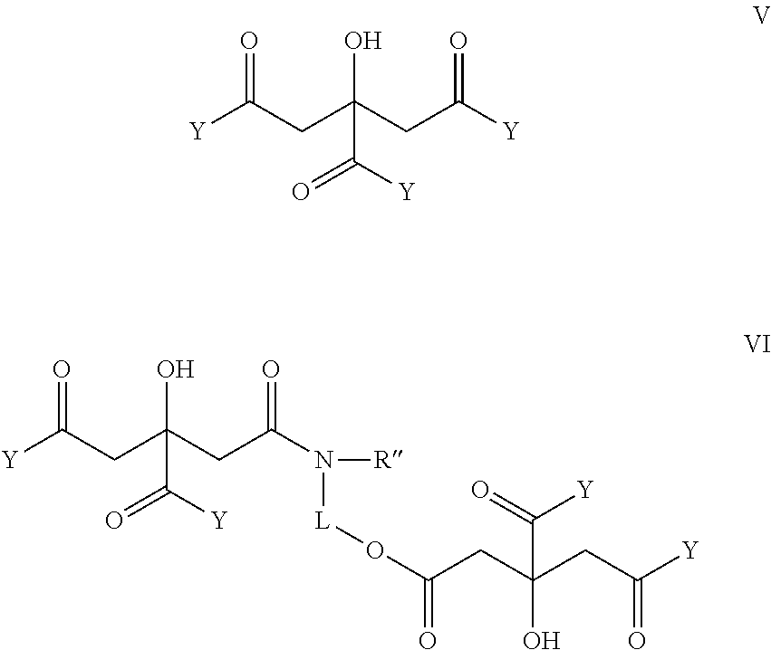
[Y]C(CC(CC([Y])=O)(O)C(=O)[Y])=O.[Y]C(CC(CC(N([R])[L]OC(=O)CC(O)(CC(=O)[Y])C([Y])=O)=O)(O)C(=O)[Y])=O
